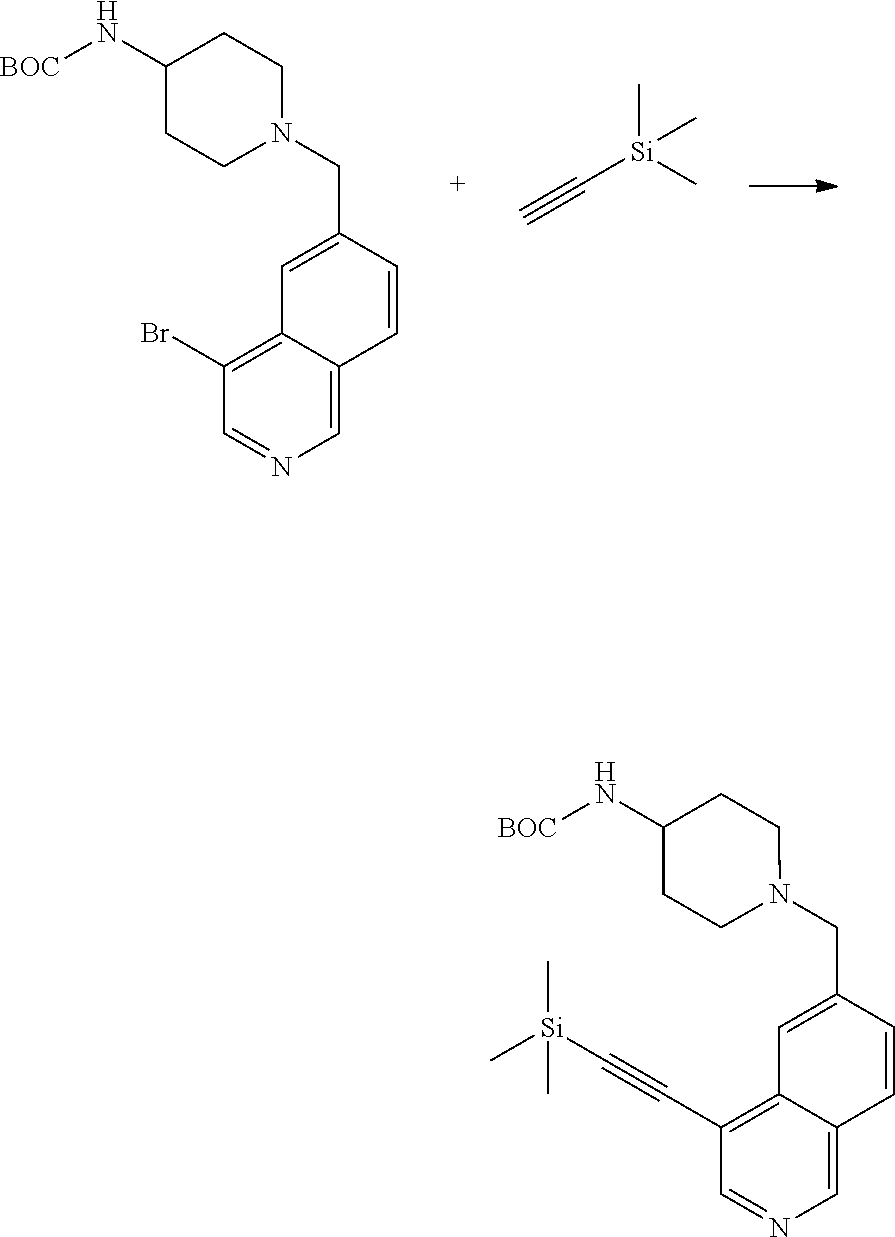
C1(Br)=C2C(=CN=C1)C=CC(CN1CCC(N[BOC])CC1)=C2.C[Si](C)(C#C)C.C1(C#C[Si](C)(C)C)=C2C(=CN=C1)C=CC(CN1CCC(N[BOC])CC1)=C2
